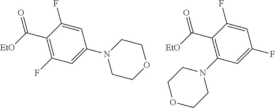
C(C1=C(F)C=C(N2CCOCC2)C=C1F)([EtO])=O.C(C1=C(N2CCOCC2)C=C(F)C=C1F)([EtO])=O
